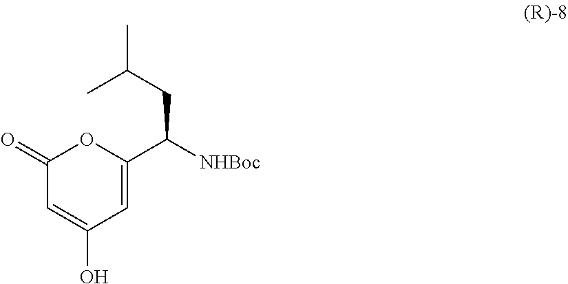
C1(=O)C=C(O)C=C(C([NHBoc])CC(C)C)O1
